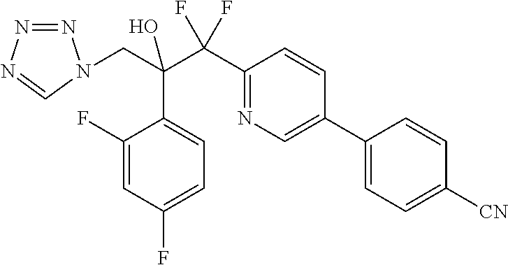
C1(F)=CC(F)=CC=C1C(CN1N=NN=C1)(C(C1=NC=C(C2=CC=C([CN])C=C2)C=C1)(F)F)O
